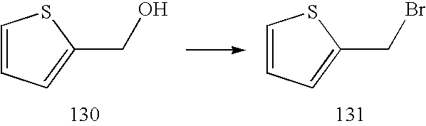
C1=CC=C(CO)S1.C1=CC=C(CBr)S1
